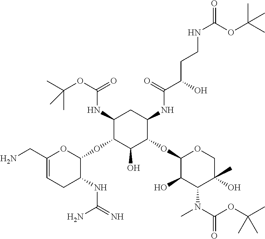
C1(CN)=CCC(NC(=N)N)C(OC2C(O)C(OC3C(O)C(N(C)C(OC(C)(C)C)=O)C(C)(O)CO3)C(NC(C(O)CCNC(=O)OC(C)(C)C)=O)CC2NC(OC(C)(C)C)=O)O1
